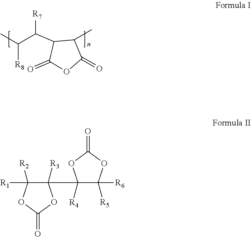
CC(C(C1C(=O)OC(=O)C1C)[R7])[R8].C1([R3])(C2([R4])C([R6])([R5])OC(=O)O2)C([R2])([R1])OC(=O)O1
